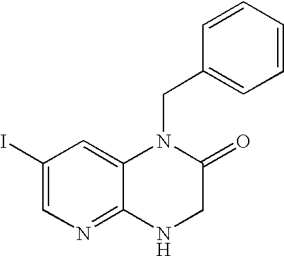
C1(I)=CN=C2C(=C1)N(CC1=CC=CC=C1)C(=O)CN2
